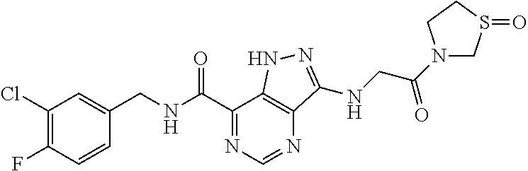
C1(Cl)=C(F)C=CC(CNC(C2=NC=NC3=C2NN=C3NCC(=O)N2CS(=O)CC2)=O)=C1
